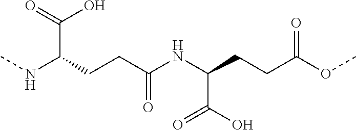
CNC(CCC(NC(CCC(OC)=O)C(=O)O)=O)C(O)=O
